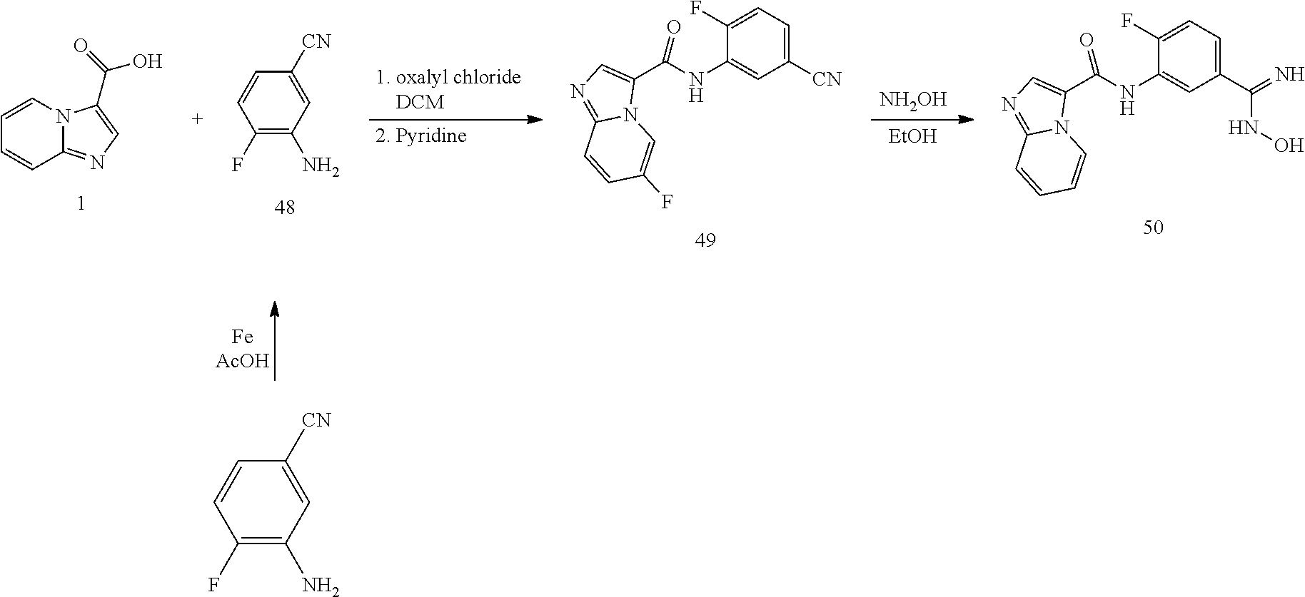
C1=CC(F)=C(N)C=C1[CN].C1(C(NC2=CC([CN])=CC=C2F)=O)=CN=C2N1C=C(F)C=C2.[NH2OH].[EtOH].C1(C(NC2=CC(C(=N)NO)=CC=C2F)=O)=CN=C2N1C=CC=C2.C1=CC2=NC=C(C(O)=O)N2C=C1.C1=CC(F)=C(N)C=C1[CN]
